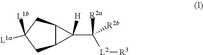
C12C(CC([L1b])([L1a])C1)C2(C([L2][R3])([R2b])[R2a])[H]
